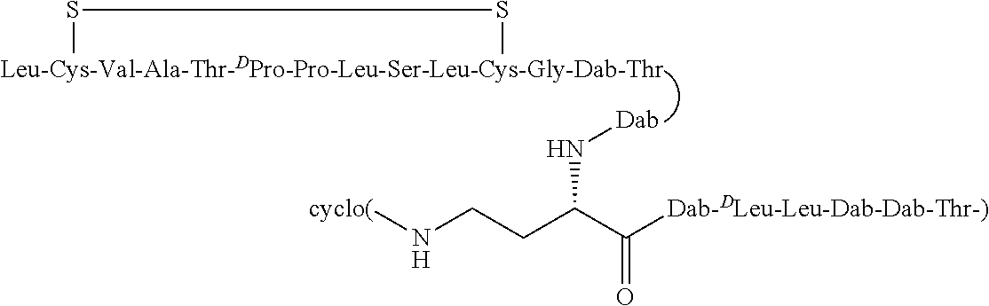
[Leu-Cys-Val-Ala-Thr-DPro-Pro-Leu-Ser-Leu-Cys-Gly-Dab-Thr]1SS1.[Dab]NC(CCN[cyclo(])C([Dab-DLeu-Leu-Dab-Dab-Thr-)])=O
